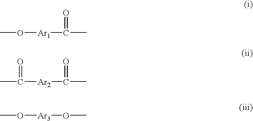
CO[Ar1]C(C)=O.CC([Ar2]C(C)=O)=O.CO[Ar3]OC
